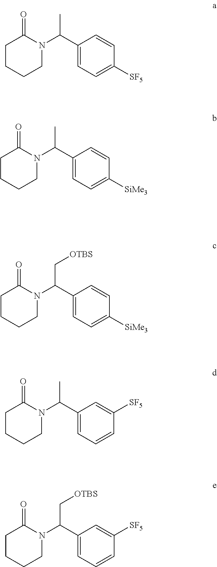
C1CCCN(C(C2=CC=C([SF5])C=C2)C)C1=O.C1CCCN(C(C2=CC=C([SiMe3])C=C2)C)C1=O.C1CCCN(C(C2=CC=C([SiMe3])C=C2)C[OTBS])C1=O.C1CCCN(C(C2=CC=CC([SF5])=C2)C)C1=O.C1CCCN(C(C2=CC=CC([SF5])=C2)C[OTBS])C1=O
